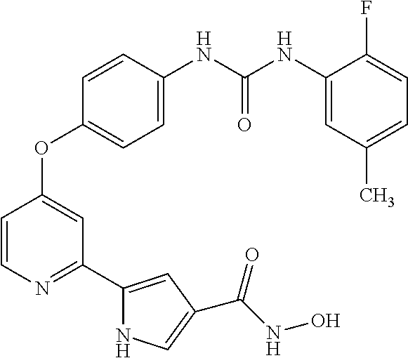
C1=C(NC(NC2=CC(C)=CC=C2F)=O)C=CC(OC2=CC(C3=CC(C(NO)=O)=CN3)=NC=C2)=C1
